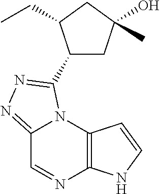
C12=NN=C(C3CC(C)(O)CC3CC)N1C1=C(N=C2)NC=C1
